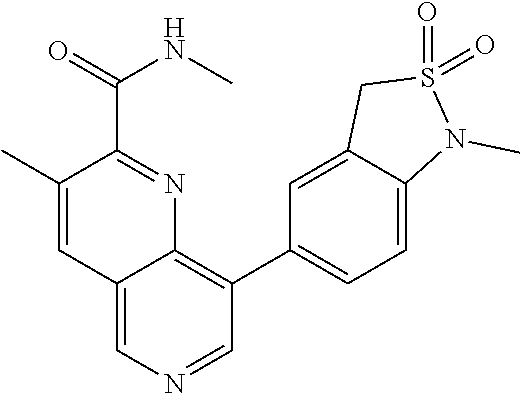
C12=CN=CC(C3=CC=C4C(=C3)CS(=O)(=O)N4C)=C1N=C(C(NC)=O)C(C)=C2
